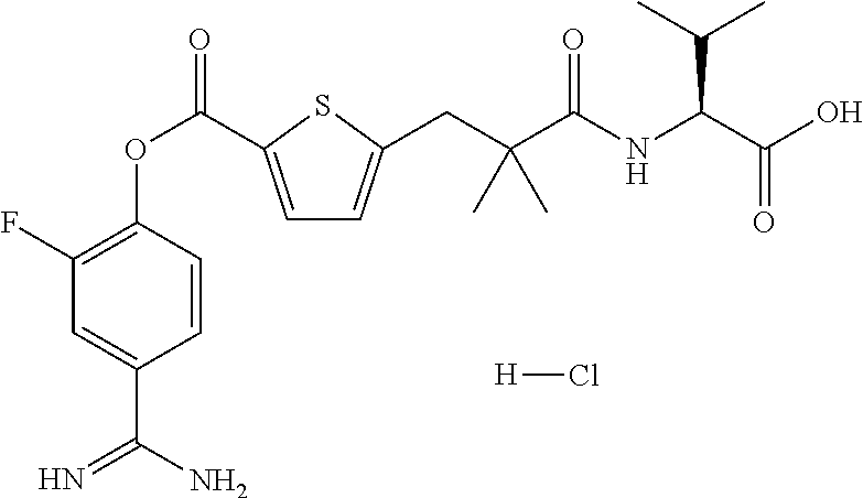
C1(F)=C(OC(=O)C2=CC=C(CC(C(NC(C(C)C)C(=O)O)=O)(C)C)S2)C=CC(C(N)=N)=C1.[H]Cl
